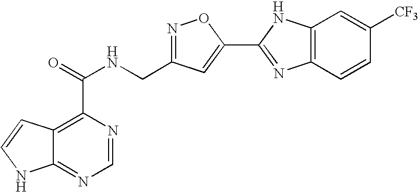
C12=NC=NC(C(=O)NCC3=NOC(C4=NC5=C(N4)C=C([CF3])C=C5)=C3)=C1C=CN2
